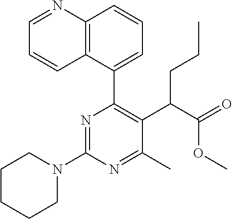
C1CCCN(C2=NC(C3=CC=CC4=C3C=CC=N4)=C(C(C(=O)OC)CCC)C(C)=N2)C1
